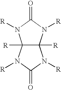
C12([R])C([R])(N([R])C(=O)N1[R])N([R])C(=O)N2[R]
